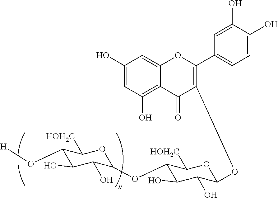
C1(O)=CC(O)=C2C(=C1)OC(C1=CC=C(O)C(O)=C1)=C(OC1C(O)C(O)C(OC3C(O)C(O)C(O[H])C([HOH2C])O3)C([HOH2C])O1)C2=O
